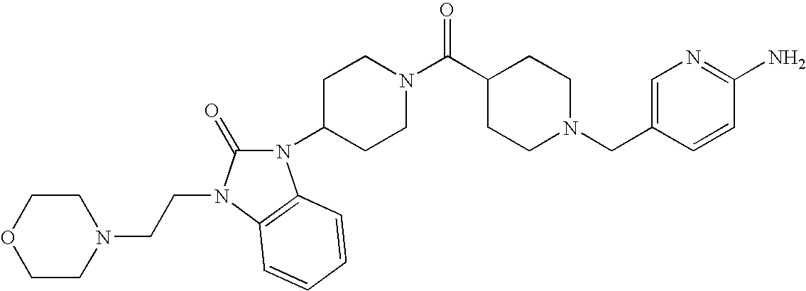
C1(CN2CCC(C(N3CCC(N4C(=O)N(CCN5CCOCC5)C5=C4C=CC=C5)CC3)=O)CC2)=CN=C(N)C=C1
